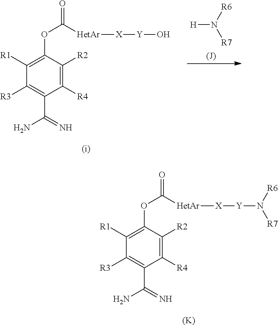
C1([R4])=C([R2])C(OC(=O)[HetAr][X][Y]N([R7])[R6])=C([R1])C([R3])=C1C(=N)N.[(K)].C1([R4])=C([R2])C(OC(=O)[HetAr][X][Y]O)=C([R1])C([R3])=C1C(=N)N.[(i)].[H]N([R6])[R7]
